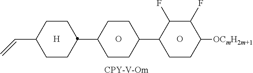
[CPY-V-Om].O.[H].O.C(C1CCC(C2CCC(C3C(F)C(F)C([OCmH2m+1])CC3)CC2)CC1)=C
